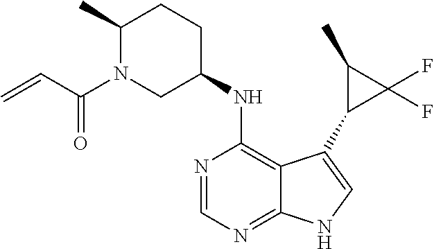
C12=NC=NC(NC3CCC(C)N(C(C=C)=O)C3)=C1C(C1C(F)(F)C1C)=CN2
